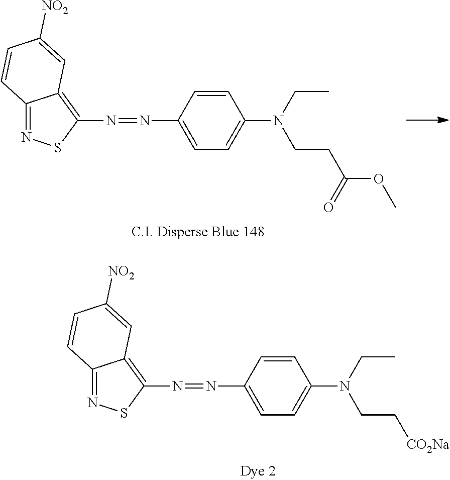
C12=NSC(N=NC3=CC=C(N(CC[CO2Na])CC)C=C3)=C1C=C([NO2])C=C2.C12=NSC(N=NC3=CC=C(N(CCC(OC)=O)CC)C=C3)=C1C=C([NO2])C=C2
